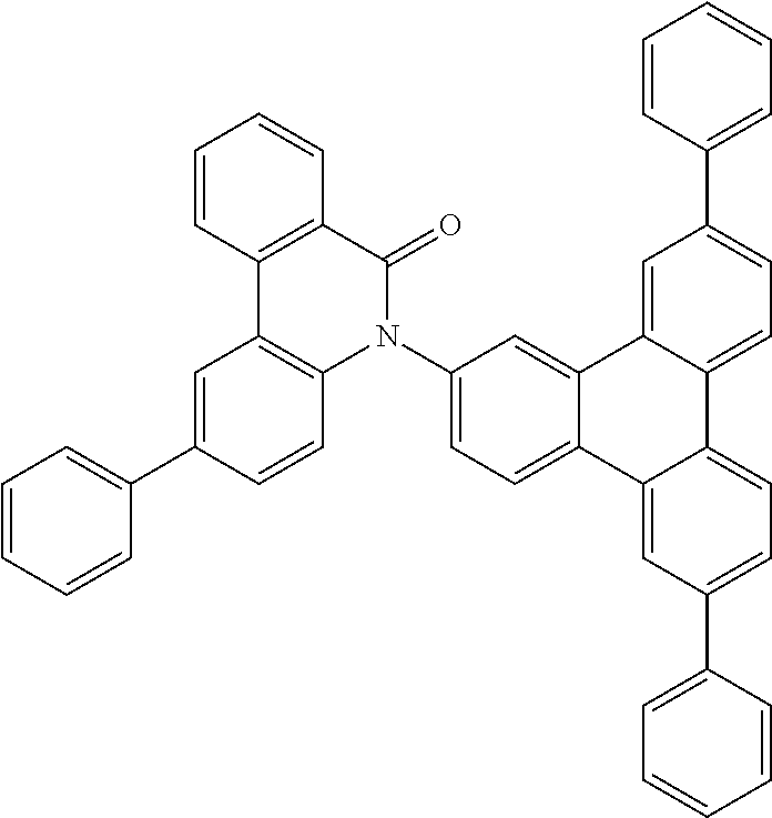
C1=CC2=C(C=C1)C(=O)N(C1=CC=C3C(=C1)C1=CC(C4=CC=CC=C4)=CC=C1C1=CC=C(C4=CC=CC=C4)C=C31)C1=C2C=C(C2=CC=CC=C2)C=C1
